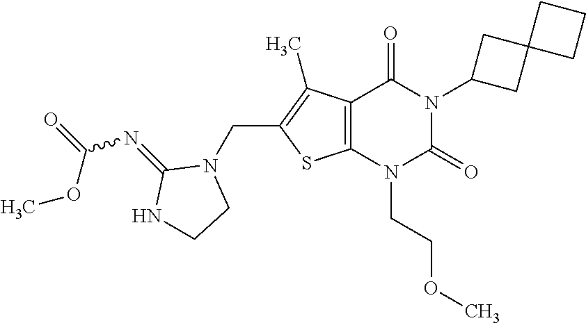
C12=C(N(CCOC)C(=O)N(C3CC4(C3)CCC4)C1=O)SC(CN1C(=NC(=O)OC)NCC1)=C2C
